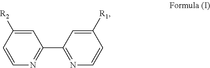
C1=C([R2])C=CN=C1C1=NC=CC([R1])=C1
